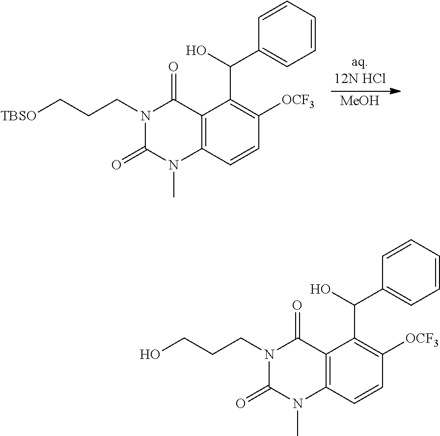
C12=C(C=CC([OCF3])=C1C(O)C1=CC=CC=C1)N(C)C(=O)N(CCC[TBSO])C2=O.[MeOH].C12=C(C=CC([OCF3])=C1C(O)C1=CC=CC=C1)N(C)C(=O)N(CCCO)C2=O
